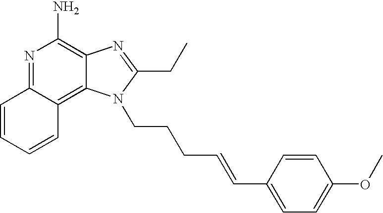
N1=C2C(=C3C(=C1N)N=C(CC)N3CCCC=CC1=CC=C(OC)C=C1)C=CC=C2
